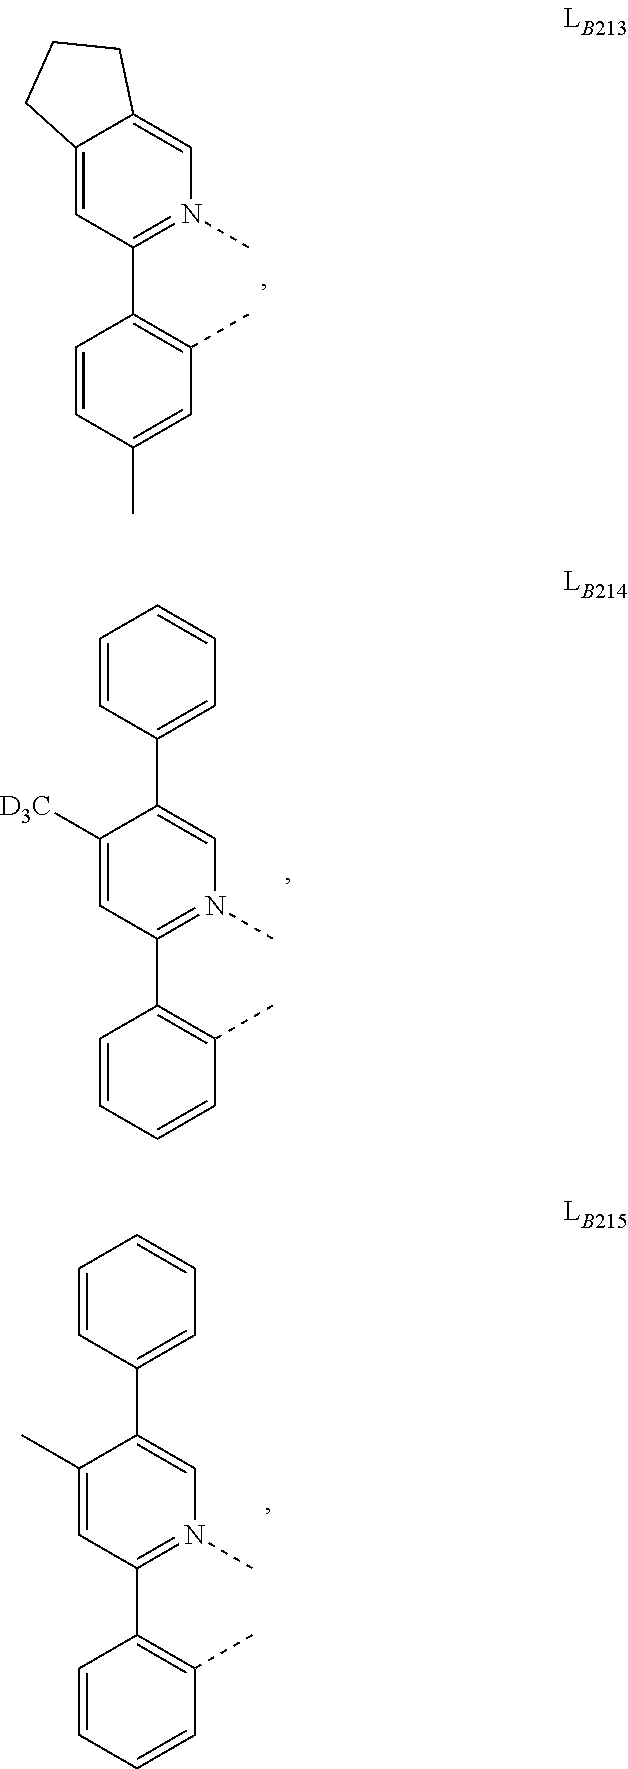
C1=CC(C)=CC(C)=C1C1=N(C)C=C2C(=C1)CCC2.C1=CC=CC(C)=C1C1=N(C)C=C(C2=CC=CC=C2)C([D3C])=C1.C1=CC=CC(C)=C1C1=N(C)C=C(C2=CC=CC=C2)C(C)=C1
